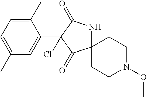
C1(C)=CC=C(C)C=C1C1(Cl)C(=O)NC2(C1=O)CCN(OC)CC2
